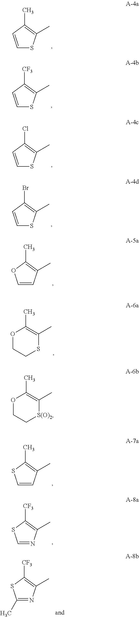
C1=CC(C)=C(C)S1.C1=CC([CF3])=C(C)S1.C1=CC(Cl)=C(C)S1.C1=CC(Br)=C(C)S1.C1=CC(C)=C(C)O1.O1CCSC(C)=C1C.O1CC[S(O)2]C(C)=C1C.C1=CC(C)=C(C)S1.C1=NC(C)=C([CF3])S1.C1(C)=NC(C)=C([CF3])S1
